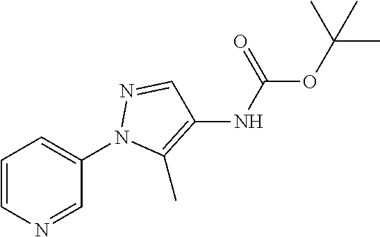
C1=CN=CC(N2C(C)=C(NC(OC(C)(C)C)=O)C=N2)=C1
